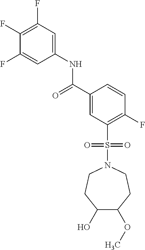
C1(F)=C(F)C=C(NC(C2=CC(S(N3CCC(O)C(OC)CC3)(=O)=O)=C(F)C=C2)=O)C=C1F
